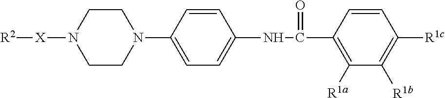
C1CN([X][R2])CCN1C1=CC=C(NC(C2=C([R1a])C([R1b])=C([R1c])C=C2)=O)C=C1
